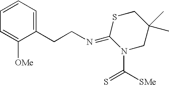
C(CN=C1N(C([SMe])=S)CC(C)(C)CS1)C1=CC=CC=C1[OMe]
